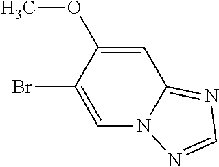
C1=C(Br)C(OC)=CC2=NC=NN12
